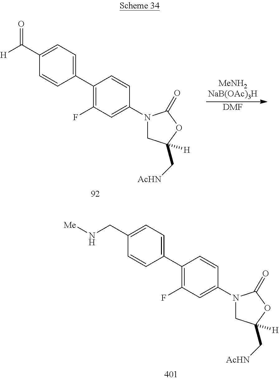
[DMF].C(C1=CC=C(C2=C(F)C=C(N3CC(C[AcHN])([H])OC3=O)C=C2)C=C1)([H])=O.C(C1=CC=C(C2=C(F)C=C(N3CC(C[AcHN])([H])OC3=O)C=C2)C=C1)N[Me]
